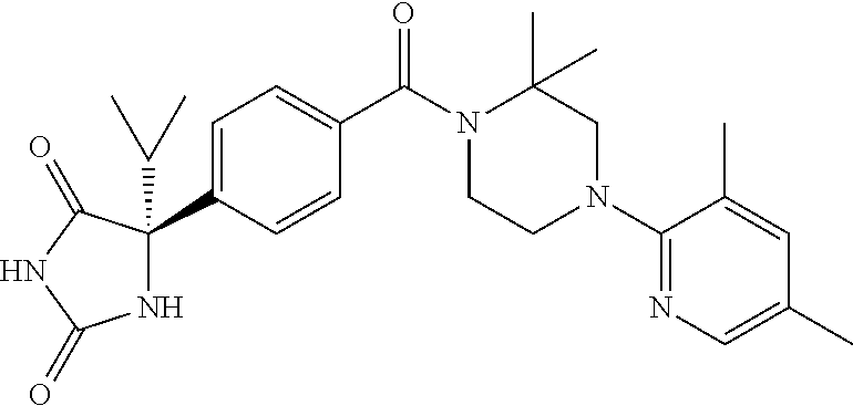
N1C(C(C)C)(C2=CC=C(C(N3CCN(C4=NC=C(C)C=C4C)CC3(C)C)=O)C=C2)C(=O)NC1=O
